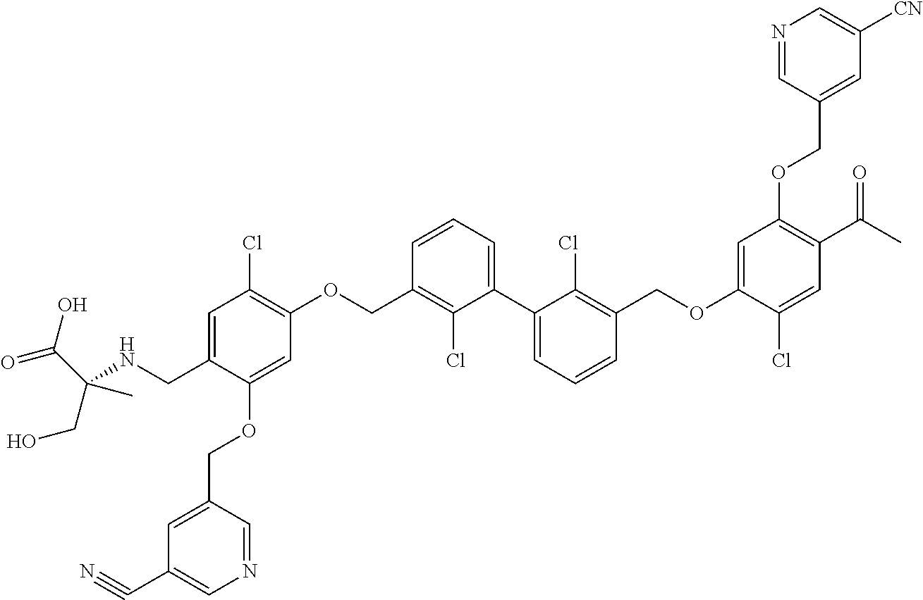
C1=C(CNC(C(=O)O)(CO)C)C(OCC2=CC(C#N)=CN=C2)=CC(OCC2=C(Cl)C(C3=CC=CC(COC4=CC(OCC5=CC([CN])=CN=C5)=C(C(C)=O)C=C4Cl)=C3Cl)=CC=C2)=C1Cl
